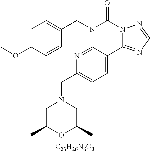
[C23H26N6O3].C1=C(OC)C=CC(CN2C3=NC(CN4CC(C)OC(C)C4)=CC=C3C3=NC=NN3C2=O)=C1
